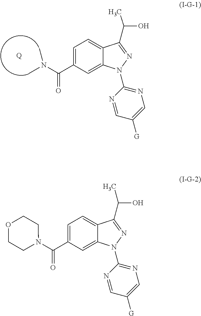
C(C1=CC=C2C(=C1)N(C1=NC=C([G])C=N1)N=C2C(C)O)(=O)N1CCOCC1.C(C1=CC=C2C(=C1)N(C1=NC=C([G])C=N1)N=C2C(C)O)(=O)N(C)C.[Q]
